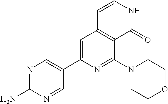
N1=C(N)N=CC(C2=CC3=C(C(N4CCOCC4)=N2)C(=O)NC=C3)=C1
